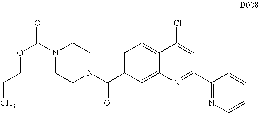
C1=C(C(N2CCN(C(=O)OCCC)CC2)=O)C=C2C(=C1)C(Cl)=CC(C1=NC=CC=C1)=N2
